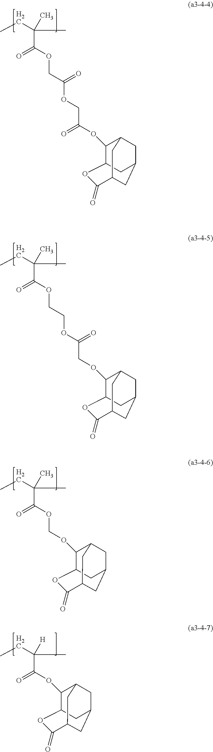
O(C(=O)C(CC)(C)C)CC(OCC(OC1C2CC3CC1CC(C3)C(=O)O2)=O)=O.O(C(=O)C(CC)(C)C)CCOC(COC1C2CC3CC1CC(C3)C(=O)O2)=O.C12CC3CC(CC(C3)C(=O)O1)C2OCOC(=O)C(CC)(C)C.O(C(=O)C(CC)(C)[H])C1C2CC3CC1CC(C3)C(=O)O2
